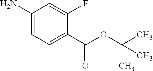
C1=C(C(OC(C)(C)C)=O)C(F)=CC(N)=C1
